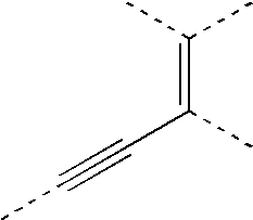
CC#CC(C)=C(C)C
